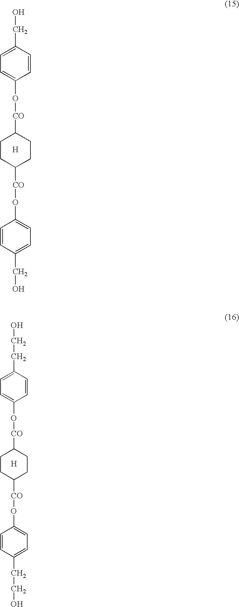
C1CC([CO]OC2=CC=C(CO)C=C2)CCC1[CO]OC1=CC=C(CO)C=C1.[H].C1CC([CO]OC2=CC=C(CCO)C=C2)CCC1[CO]OC1=CC=C(CCO)C=C1.[H]
